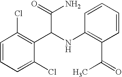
C1=CC=C(Cl)C(C(NC2=C(C(C)=O)C=CC=C2)C(=O)N)=C1Cl
